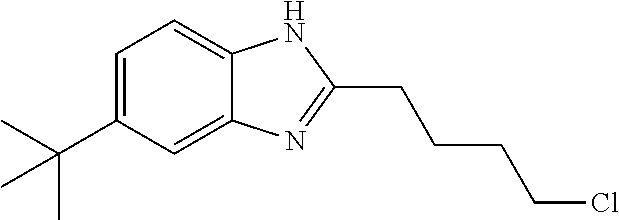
C1=C(C(C)(C)C)C=C2C(=C1)NC(CCCCCl)=N2
